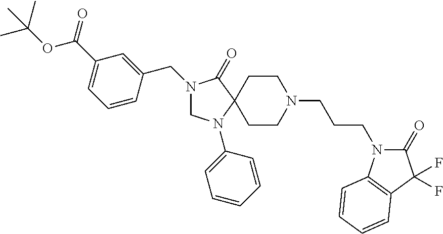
N1(CC2=CC(C(OC(C)(C)C)=O)=CC=C2)CN(C2=CC=CC=C2)C2(C1=O)CCN(CCCN1C(=O)C(F)(F)C3=C1C=CC=C3)CC2
